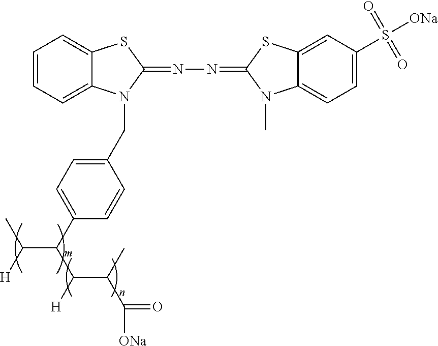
C1=CC=C2C(=C1)SC(=NN=C1SC3=CC(S([ONa])(=O)=O)=CC=C3N1C)N2CC1=CC=C(C(C([H])C)C(C(C)C(=O)[ONa])[H])C=C1
